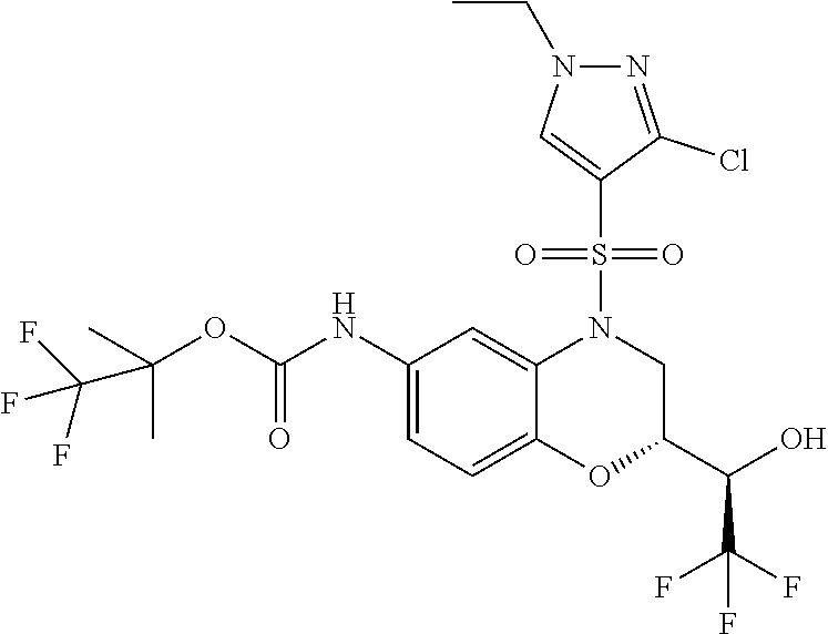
CC(OC(NC1=CC=C2C(=C1)N(S(=O)(=O)C1=CN(CC)N=C1Cl)CC(C(O)C(F)(F)F)O2)=O)(C)C(F)(F)F
